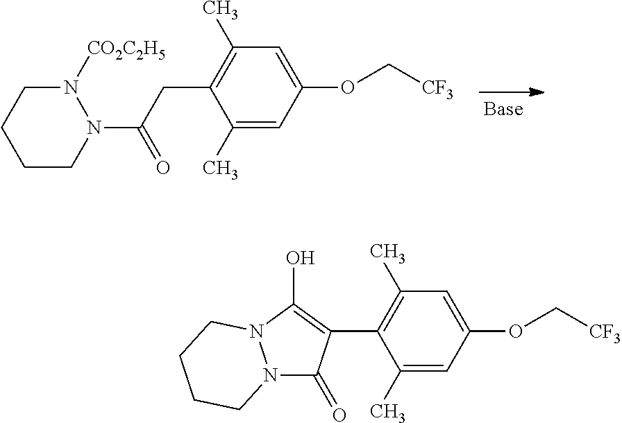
C1CN(C(CC2=C(C)C=C(OC[CF3])C=C2C)=O)N([CO2C2H5])CC1.C1(C2=C(O)N3N(C2=O)CCCC3)=C(C)C=C(OC[CF3])C=C1C
